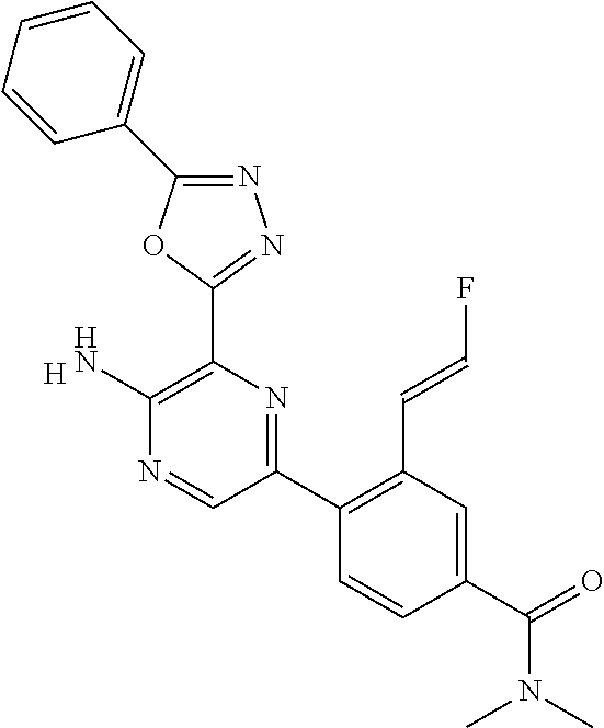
[H].C1(N)=C(C2=NN=C(C3=CC=CC=C3)O2)N=C(C2=C(C=CF)C=C(C(N(C)C)=O)C=C2)C=N1
